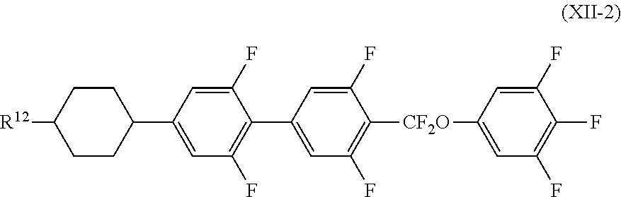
C1(C2=CC(F)=C(C3=CC(F)=C([CF2O]C4=CC(F)=C(F)C(F)=C4)C(F)=C3)C(F)=C2)CCC([R12])CC1
